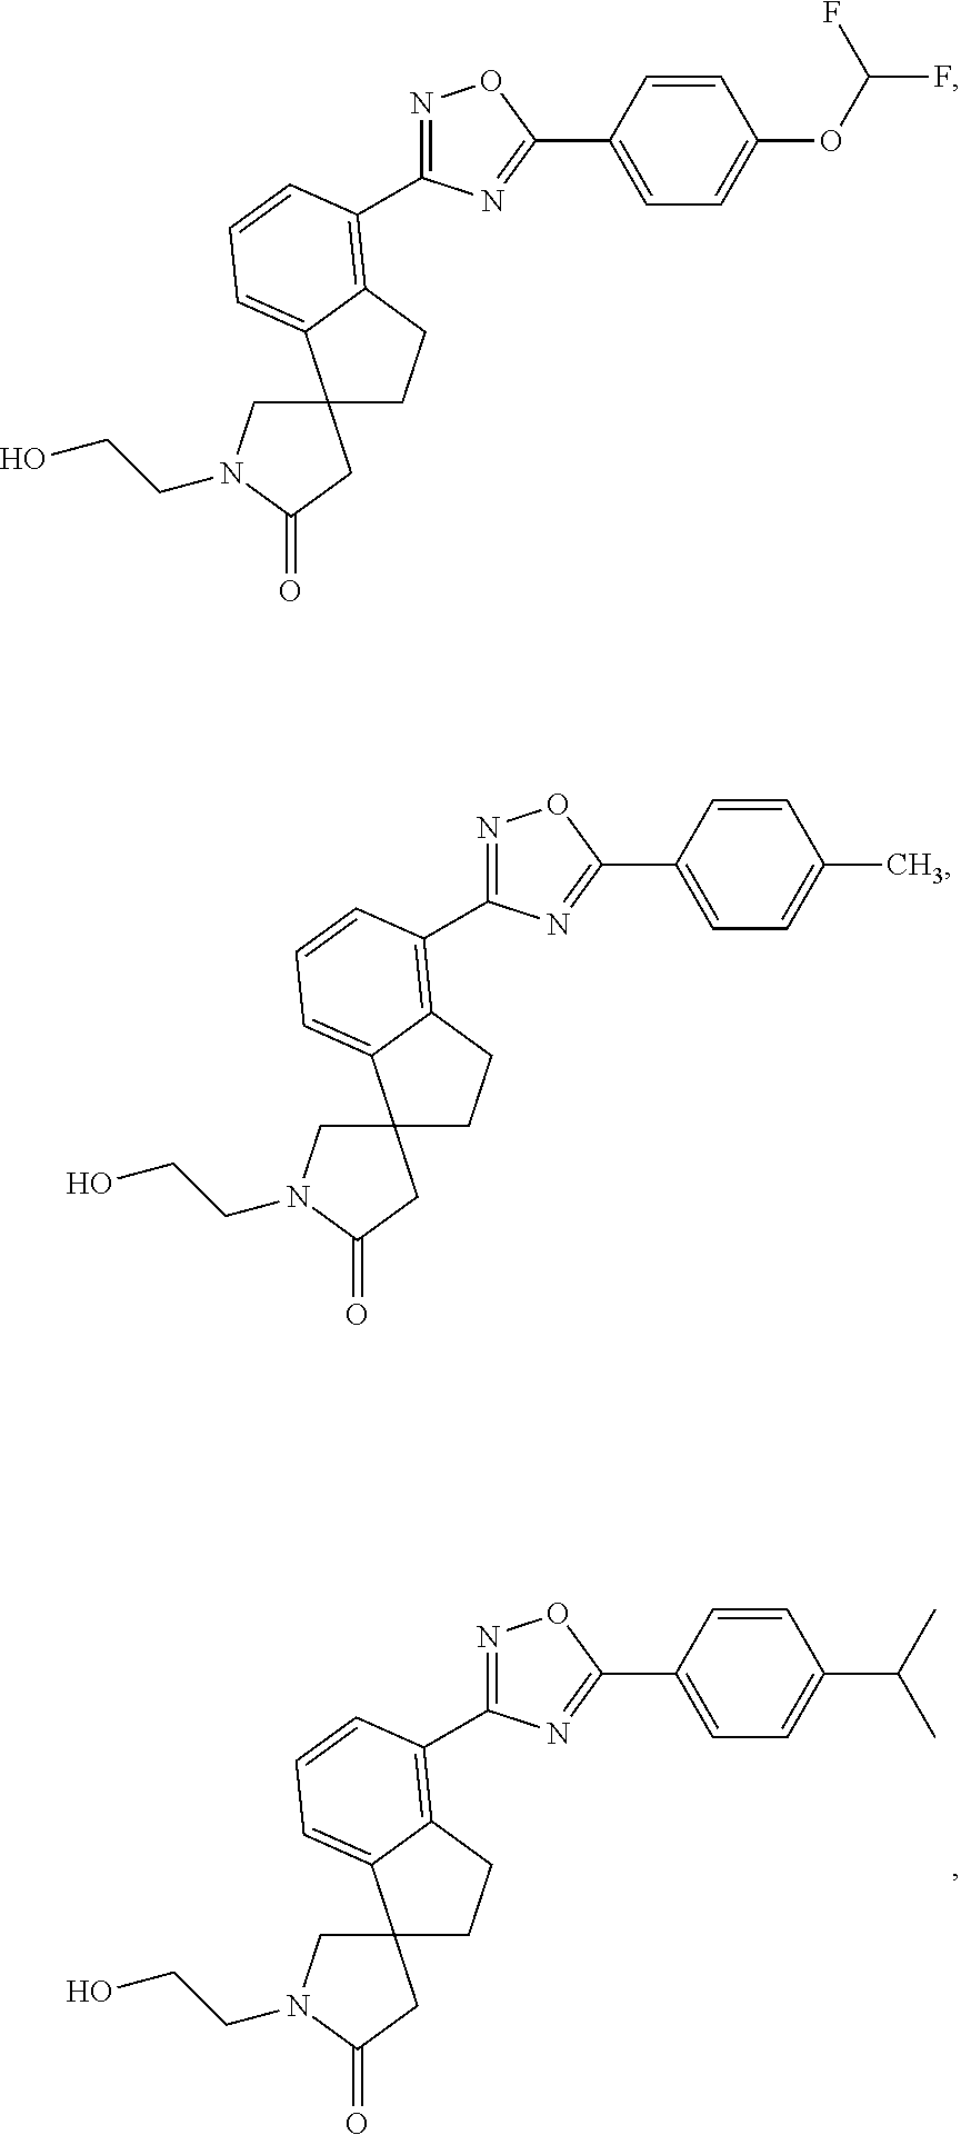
C12(CN(CCO)C(=O)C1)CCC1=C(C3=NOC(C4=CC=C(C)C=C4)=N3)C=CC=C21.C12(CN(CCO)C(=O)C1)CCC1=C(C3=NOC(C4=CC=C(OC(F)F)C=C4)=N3)C=CC=C21.C12(CN(CCO)C(=O)C1)CCC1=C(C3=NOC(C4=CC=C(C(C)C)C=C4)=N3)C=CC=C21
